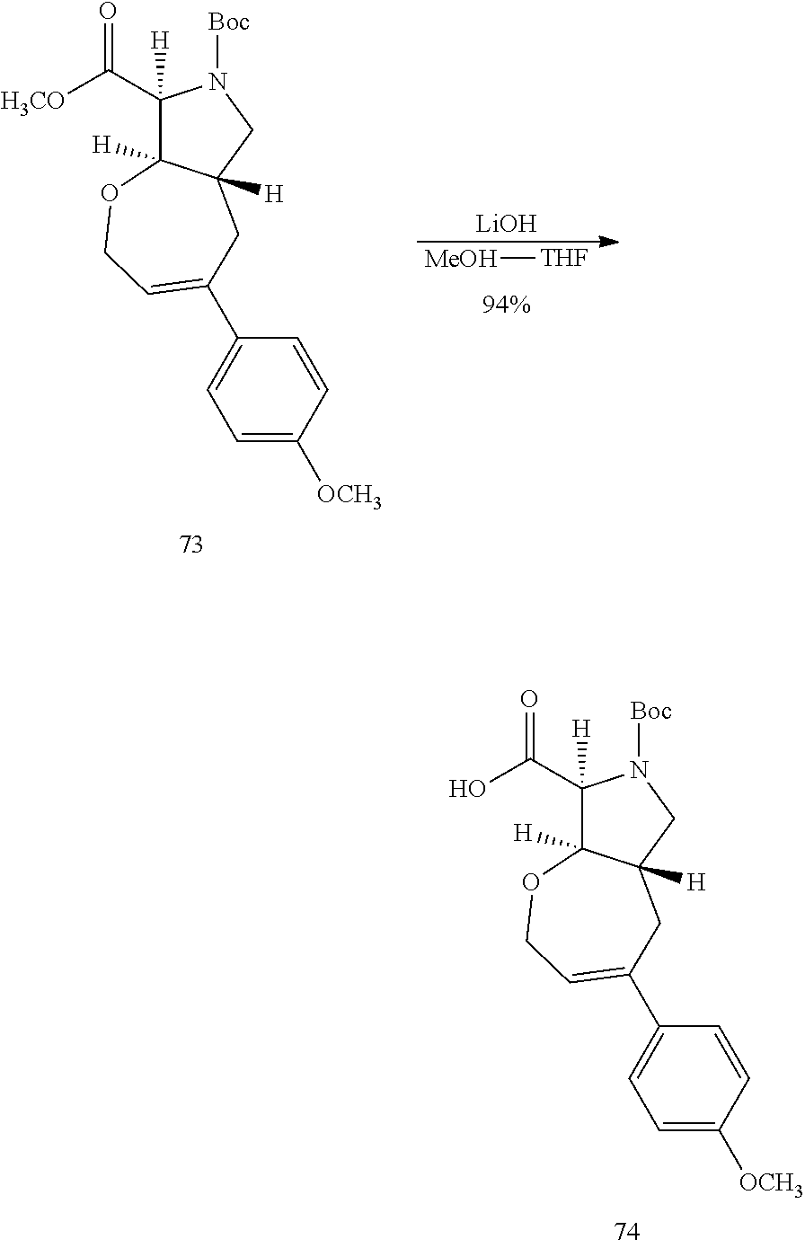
C1(C(O)=O)([H])C2([H])C([H])(CN1[Boc])CC(C1=CC=C([OCH3])C=C1)=CCO2.C1(C([H3CO])=O)([H])C2([H])C([H])(CN1[Boc])CC(C1=CC=C([OCH3])C=C1)=CCO2.[MeOH][THF].[LiOH]
